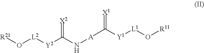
[R21]O[L2][Y2]C(N[A]C(=[X1])[Y1][L1]O[R11])=[X2]
